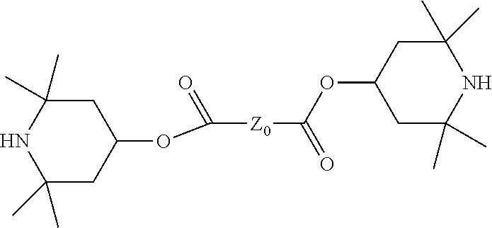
C1(C)(C)CC(OC([Z0]C(OC2CC(C)(C)NC(C)(C)C2)=O)=O)CC(C)(C)N1
